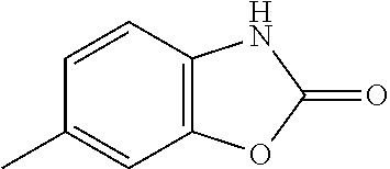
C12=C(C=CC(C)=C1)NC(=O)O2
